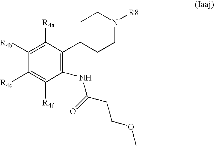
C1([R4b])=C([R4a])C(C2CCN([R8])CC2)=C(NC(=O)CCOC)C([R4d])=C1[R4c]
